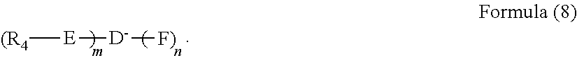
[(R4][E][D][F)]
